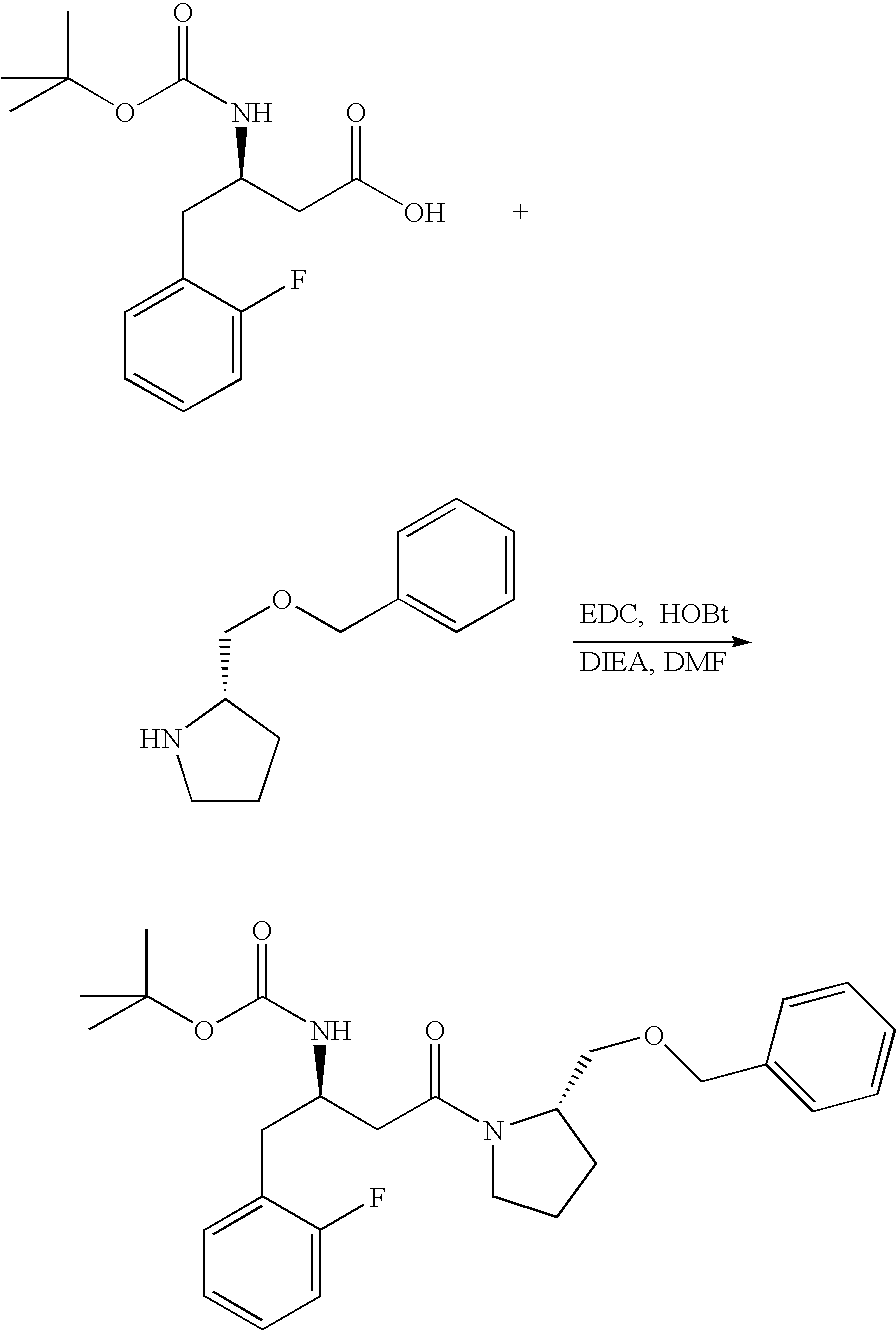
C1=C(CC(CC(O)=O)NC(=O)OC(C)(C)C)C(F)=CC=C1.C1=CC=CC=C1COCC1CCCN1.C1=C(CC(CC(=O)N2CCCC2COCC2=CC=CC=C2)NC(=O)OC(C)(C)C)C(F)=CC=C1
